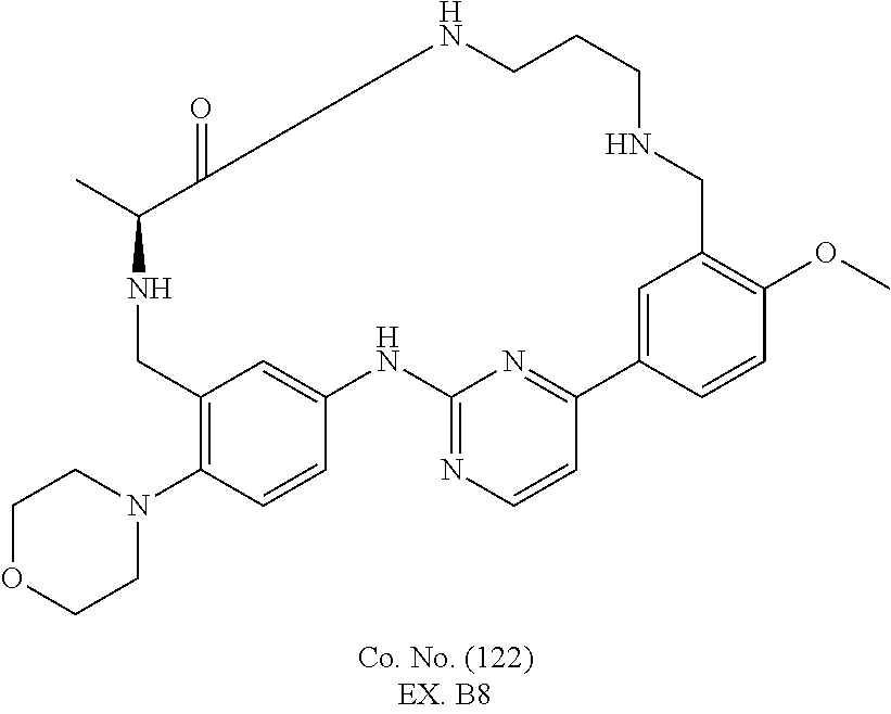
N1CC2=C(N3CCOCC3)C=CC(=C2)NC2=NC=CC(=N2)C2=CC(=C(OC)C=C2)CNCCCNC(=O)C1C
